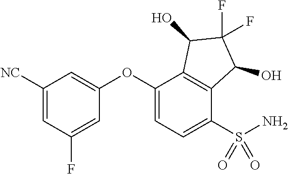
C1([NC])=CC(F)=CC(OC2=CC=C(S(N)(=O)=O)C3=C2C(O)C(F)(F)C3O)=C1
